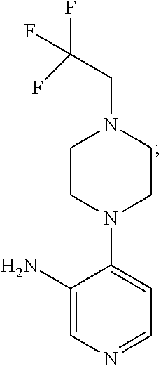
C1CN(C2=CC=NC=C2N)CCN1CC(F)(F)F
